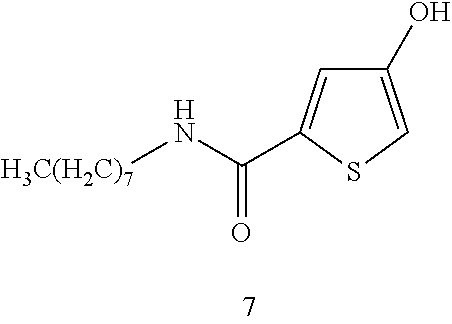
C1(C(N[H3C(H2C)7])=O)=CC(O)=CS1
